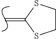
C=C1SCCS1
